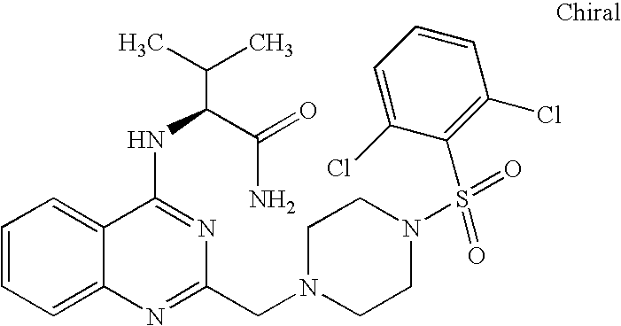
C1=CC=C2C(=C1)C(NC(C(N)=O)C(C)C)=NC(CN1CCN(S(=O)(=O)C3=C(Cl)C=CC=C3Cl)CC1)=N2
